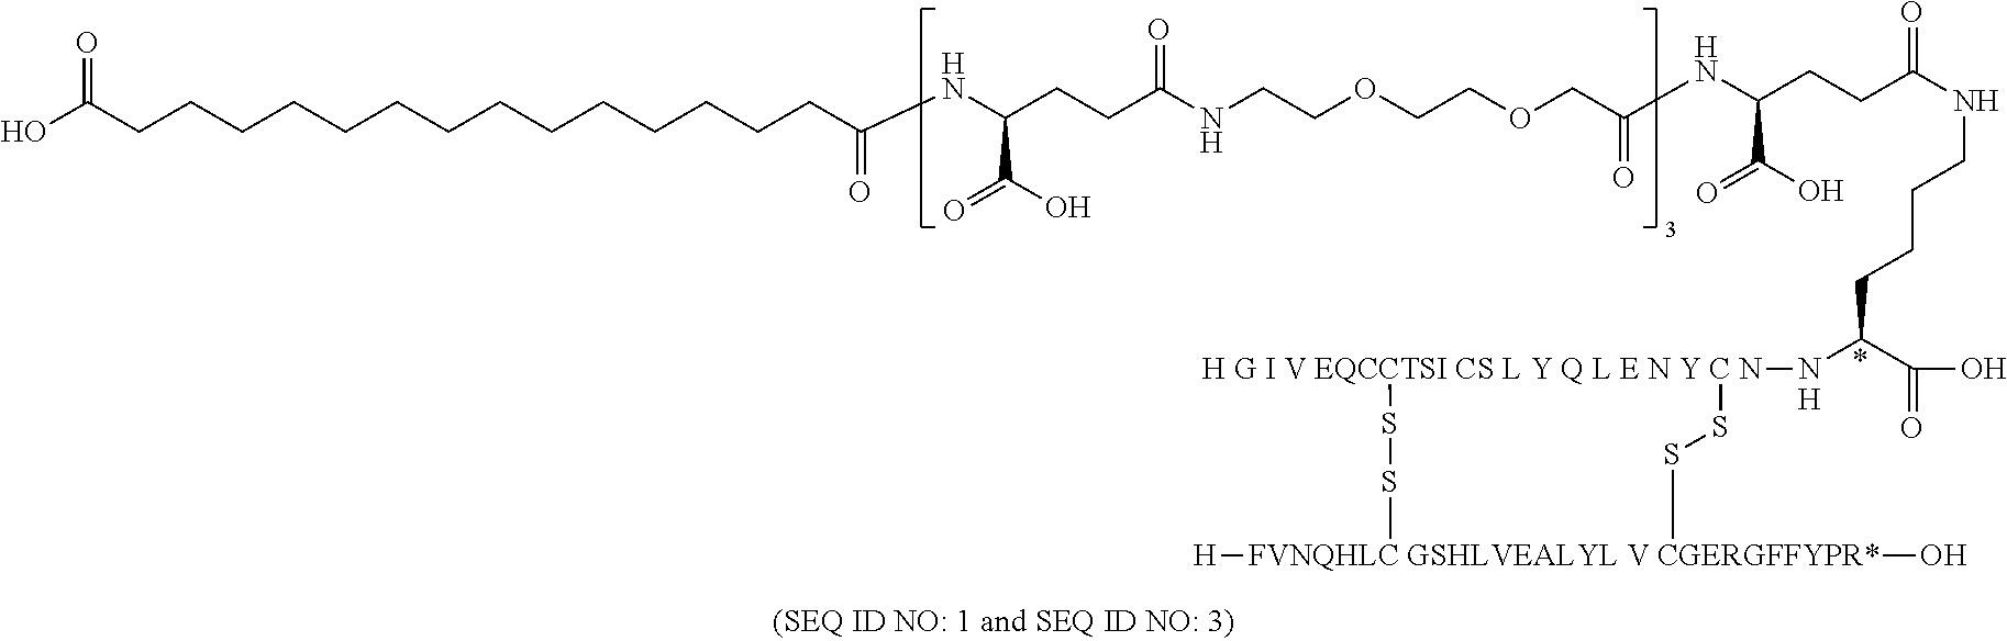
[FVNQHLC GSHLVEALYL V CGERGFFYPR*](O)[H].OC(CCCCCCCCCCCCCCC(NC(CCC(NCCOCCOCC(NC(CCC(NCCCCC(N[H G I V EQCCTSI CS L Y Q L E N Y C N](SSC)SSC)C(=O)O)=O)C(O)=O)=O)=O)C(O)=O)=O)=O.[H]
